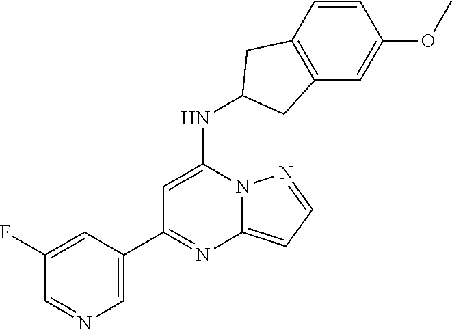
C1=C(C2=NC3=CC=NN3C(NC3CC4=C(C3)C=CC(OC)=C4)=C2)C=C(F)C=N1
